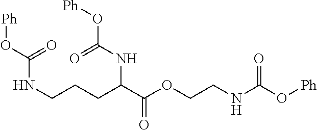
C(CCC(C(OCCNC(O[Ph])=O)=O)NC(O[Ph])=O)NC(O[Ph])=O
